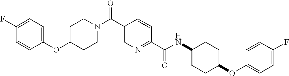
C1CN(C(C2=CN=C(C(=O)NC3CCC(OC4=CC=C(F)C=C4)CC3)C=C2)=O)CCC1OC1=CC=C(F)C=C1
